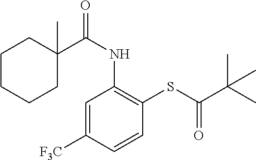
C1=C([F3C])C=CC(SC(C(C)(C)C)=O)=C1NC(=O)C1(C)CCCCC1
